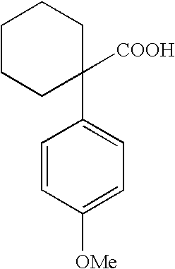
C1CCC(C2=CC=C([OMe])C=C2)([COOH])CC1
